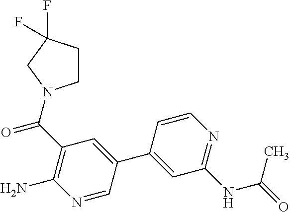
N1=CC(C2=CC(NC(=O)C)=NC=C2)=CC(C(=O)N2CCC(F)(F)C2)=C1N
